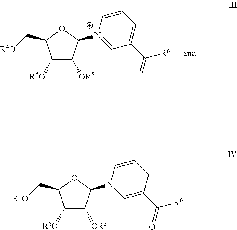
C1([R5O])C([OR5])C([N+]2=CC(C(=O)[R6])=CC=C2)OC1C[R4O].C1([R5O])C([OR5])C(N2C=C(C(=O)[R6])CC=C2)OC1C[R4O]
